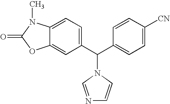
C12=CC(C(C3=CC=C([CN])C=C3)N3C=CN=C3)=CC=C1N(C)C(=O)O2
